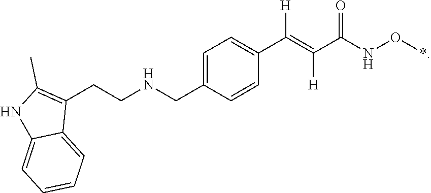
C1=C(CNCCC2=C(C)NC3=CC=CC=C23)C=CC(C(=C(C(NO*)=O)[H])[H])=C1
